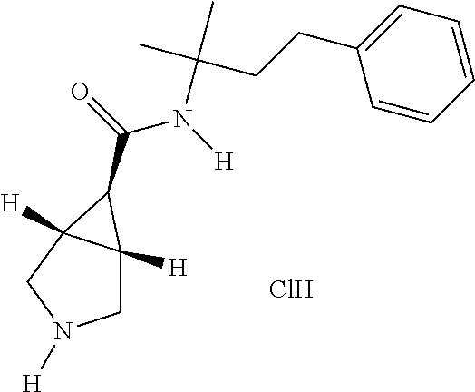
C1C2([H])C([H])(CN1[H])C2C(=O)N([H])C(C)(C)CCC1=CC=CC=C1.Cl
